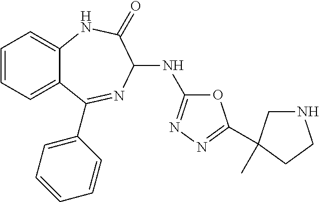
C1=CC=C2C(=C1)NC(=O)C(NC1=NN=C(C3(C)CNCC3)O1)N=C2C1=CC=CC=C1
